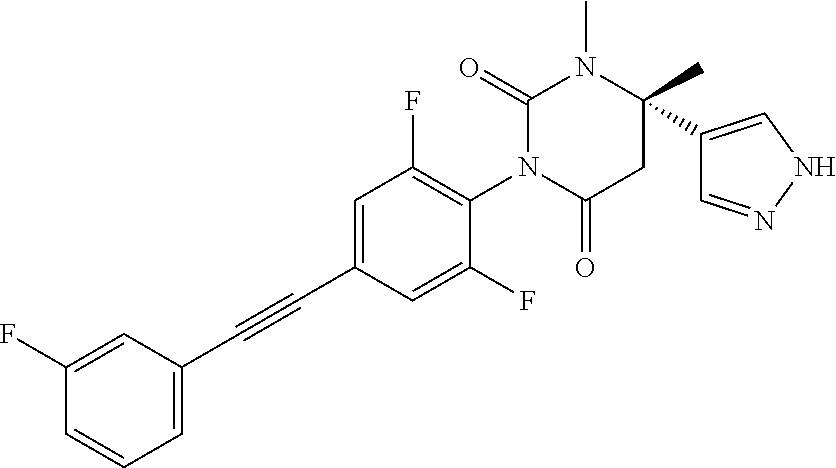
C1=C(C#CC2=CC=CC(F)=C2)C=C(F)C(N2C(=O)CC(C3=CNN=C3)(C)N(C)C2=O)=C1F
